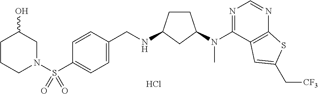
C1=CC(S(N2CC(O)CCC2)(=O)=O)=CC=C1CNC1CCC(N(C2=NC=NC3=C2C=C(C[CF3])S3)C)C1.Cl
